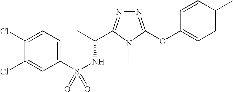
N1=C(OC2=CC=C(C)C=C2)N(C)C(C(C)NS(=O)(C2=CC=C(Cl)C(Cl)=C2)=O)=N1
